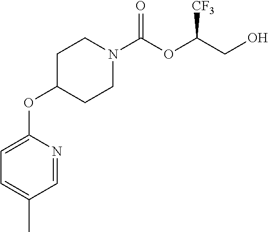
C1CN(C(OC(CO)[CF3])=O)CCC1OC1=CC=C(C)C=N1
